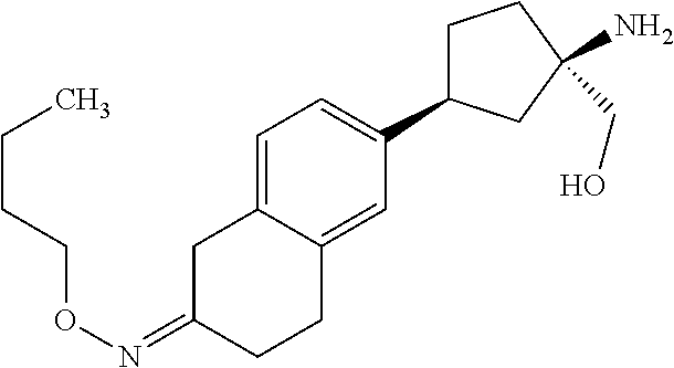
N(=C1CC2=CC=C(C3CCC(CO)(N)C3)C=C2CC1)OCCCC
